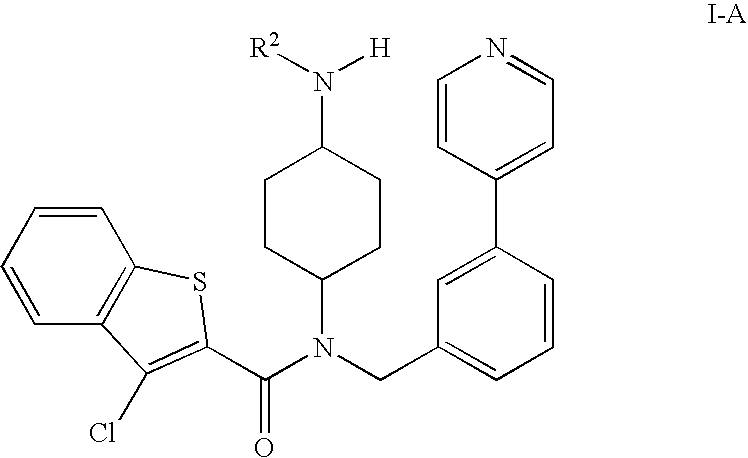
C1=CC=CC2=C1SC(C(N(C1CCC(N([H])[R2])CC1)CC1=CC=CC(C3=CC=NC=C3)=C1)=O)=C2Cl
